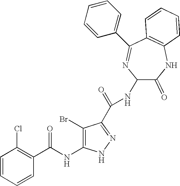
C1=CC=CC(C(NC2=C(Br)C(C(=O)NC3C(=O)NC4=C(C(C5=CC=CC=C5)=N3)C=CC=C4)=NN2)=O)=C1Cl
